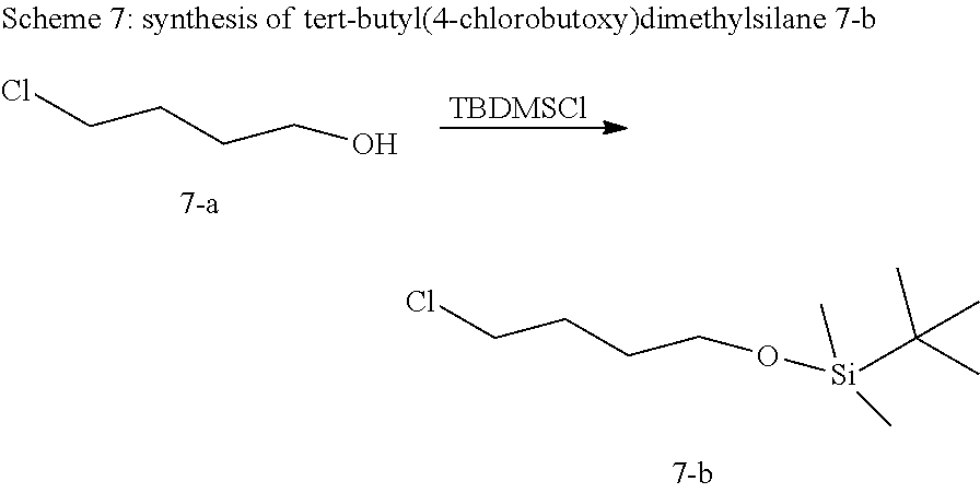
ClCCCCO.[TBDMSCl].ClCCCCO[Si](C(C)(C)C)(C)C
